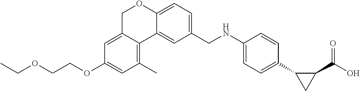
CCOCCOC1=CC(C)=C2C(=C1)COC1=CC=C(CNC3=CC=C(C4CC4C(=O)O)C=C3)C=C12
